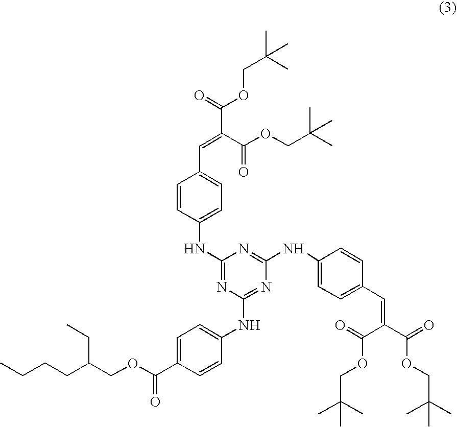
C1=CC(NC2=NC(NC3=CC=C(C(OCC(CCCC)CC)=O)C=C3)=NC(NC3=CC=C(C=C(C(=O)OCC(C)(C)C)C(=O)OCC(C)(C)C)C=C3)=N2)=CC=C1C=C(C(OCC(C)(C)C)=O)C(=O)OCC(C)(C)C
